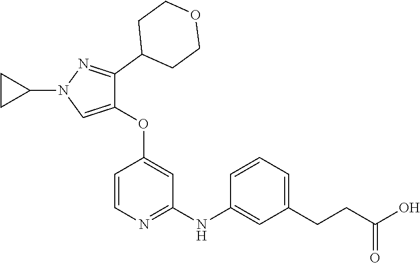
C1=C(OC2=CC(NC3=CC(CCC(O)=O)=CC=C3)=NC=C2)C(C2CCOCC2)=NN1C1CC1
